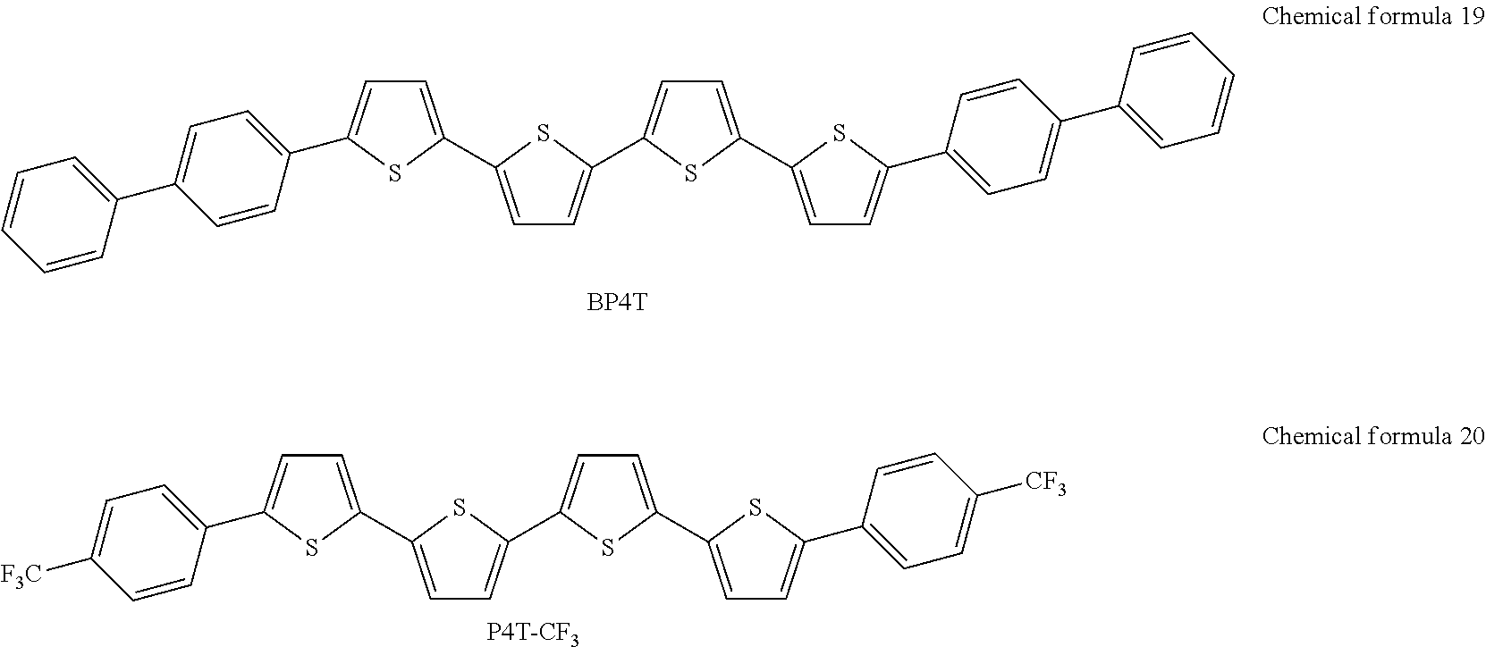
[BP4T].C1=C(C2=CC=C(C3=CC=C(C4=CC=CC=C4)C=C3)S2)SC(C2=CC=C(C3=CC=C(C4=CC=C(C5=CC=CC=C5)C=C4)S3)S2)=C1.[P4T-CF3].C1=C(C2=CC=C(C3=CC=C([F3C])C=C3)S2)SC(C2=CC=C(C3=CC=C(C4=CC=C([CF3])C=C4)S3)S2)=C1
